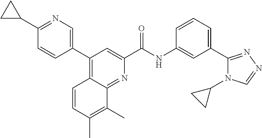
C1(C2=C3C(=NC(C(=O)NC4=CC(C5=NN=CN5C5CC5)=CC=C4)=C2)C(C)=C(C)C=C3)=CN=C(C2CC2)C=C1
